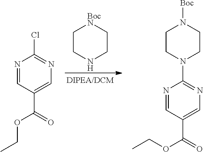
C1CNCC[BocN]1.N1=CC(C(OCC)=O)=CN=C1Cl.N1=CC(C(OCC)=O)=CN=C1N1CCN([Boc])CC1
